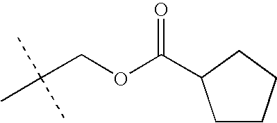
C(COC(=O)C1CCCC1)(C)(C)C
